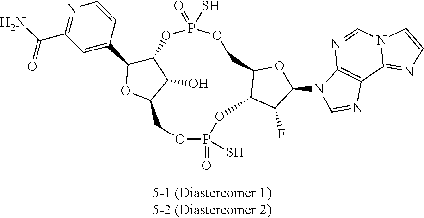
O1P(=O)(S)OCC2C(OP(=O)(S)OCC3OC(C4=CC(C(=O)N)=NC=C4)C1C3O)C(F)C(N1C3=C(C4=NC=CN4C=N3)N=C1)O2
